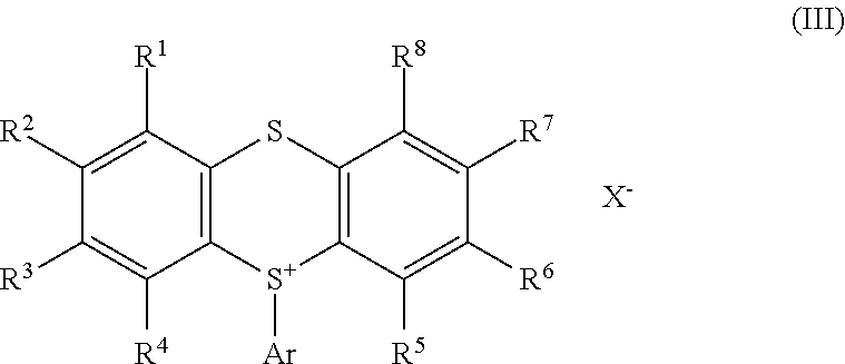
C1([R3])=C([R4])C2=C(C([R1])=C1[R2])SC1=C([S+]2[Ar])C([R5])=C([R6])C([R7])=C1[R8].[X-]
